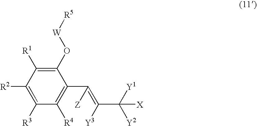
C1(O[W][R5])=C([R1])C([R2])=C([R3])C([R4])=C1C(=C(C([Y2])([Y1])[X])[Y3])[Z]
